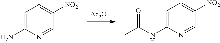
[Ac2O].C1=C(N)N=CC([NO2])=C1.C1=C(NC(C)=O)N=CC([NO2])=C1
